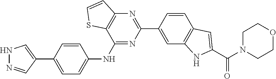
N1=C(NC2=CC=C(C3=CNN=C3)C=C2)C2=C(N=C1C1=CC3=C(C=C1)C=C(C(N1CCOCC1)=O)N3)C=CS2
